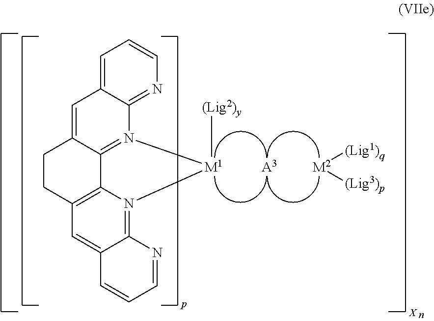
[A3].[M2]([(Lig1)q])[(Lig3)p].[M1]1([(Lig2)y])N2=C3C(=CC4=CC=CN=C42)CCC2=C3N1=C1C(=C2)C=CC=N1
